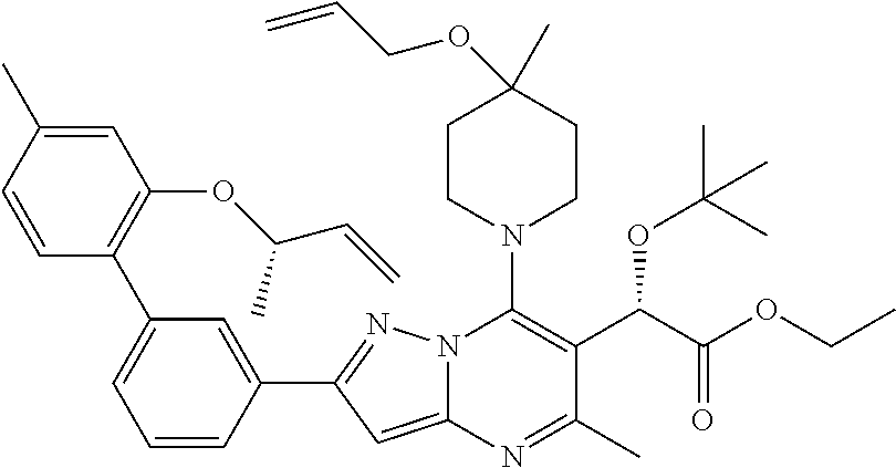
C1=C(C)C=CC(C2=CC=CC(C3=NN4C(=C3)N=C(C)C(C(C(OCC)=O)OC(C)(C)C)=C4N3CCC(C)(OCC=C)CC3)=C2)=C1OC(C=C)C
